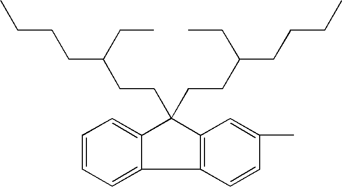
C1=CC=C2C(=C1)C(CCC(CCCC)CC)(CCC(CCCC)CC)C1=C2C=CC(C)=C1
